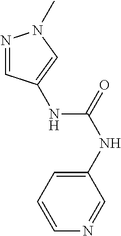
C1=NC=CC=C1NC(=O)NC1=CN(C)N=C1
